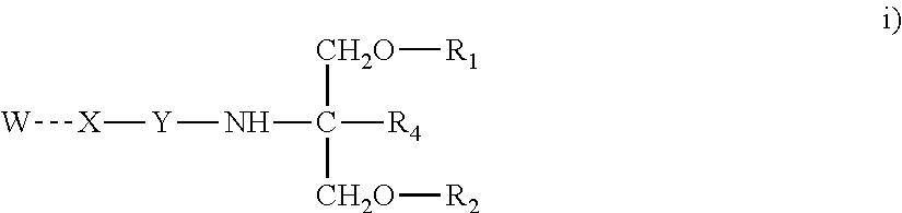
[W][X][Y]NC([R4])([CH2O][R2])[CH2O][R1]
